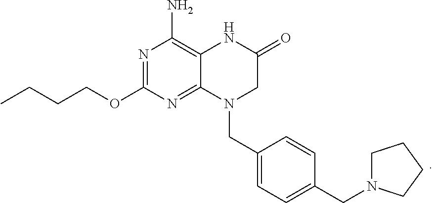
CCCCOC1=NC(N)=C2C(=N1)N(CC1=CC=C(CN3CCCC3)C=C1)CC(=O)N2
